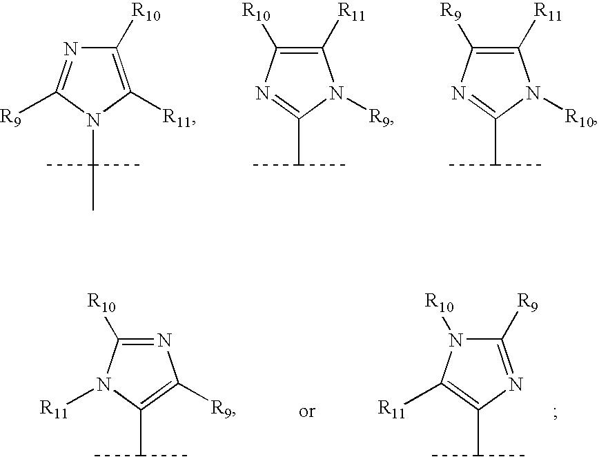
C1([R10])=C([R11])N(C(C)(C)C)C([R9])=N1.C1([R11])=C([R10])N=C(C(C)C)N1[R9].C1([R11])=C([R9])N=C(C(C)C)N1[R10].C1([R9])=NC(C(C)C)=C([R11])N1[R10].N1=C([R10])N([R11])C(C(C)C)=C1[R9]
